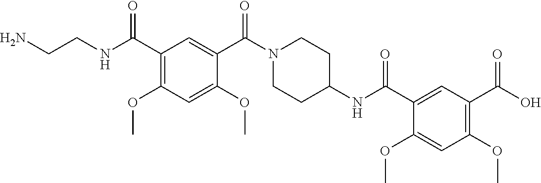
C1(OC)=C(C(O)=O)C=C(C(NC2CCN(C(C3=CC(C(NCCN)=O)=C(OC)C=C3OC)=O)CC2)=O)C(OC)=C1
